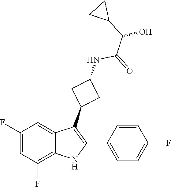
C(C(NC1CC(C2=C(C3=CC=C(F)C=C3)NC3=C(F)C=C(F)C=C23)C1)=O)(C1CC1)O
